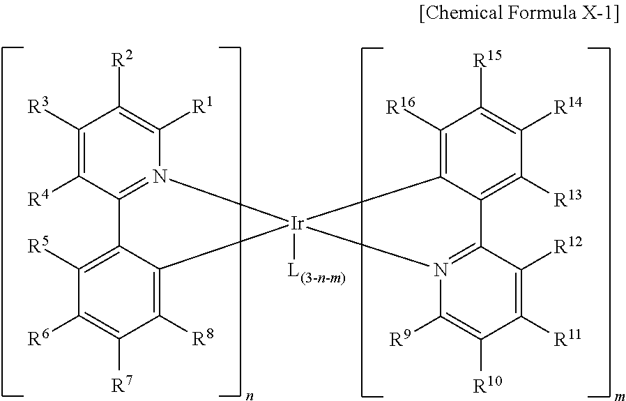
C1([R3])=C([R4])C2=N(C([R1])=C1[R2])[Ir]1([L(3-n-m)])(C3=C([R8])C([R7])=C([R6])C([R5])=C23)C2=C([R16])C([R15])=C([R14])C([R13])=C2C2=N1C([R9])=C([R10])C([R11])=C2[R12]
